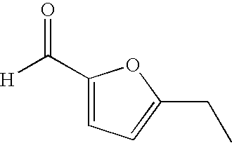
[H]C(=O)C1=CC=C(CC)O1
